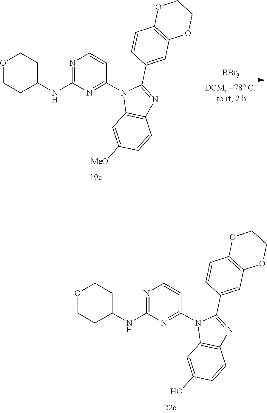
O1CCC(NC2=NC=CC(N3C4=C(N=C3C3=CC5=C(C=C3)OCCO5)C=CC(O)=C4)=N2)CC1.O1CCC(NC2=NC=CC(N3C4=C(N=C3C3=CC5=C(C=C3)OCCO5)C=CC([MeO])=C4)=N2)CC1.[BBr3]
